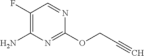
C(COC1=NC(N)=C(F)C=N1)#C
